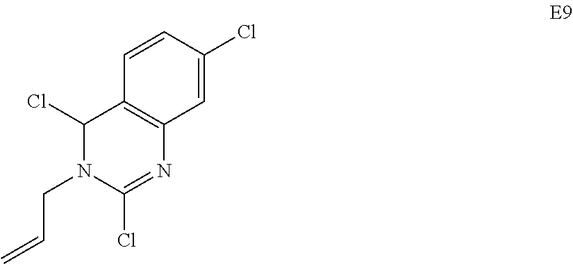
C1(Cl)N(CC=C)C(Cl)=NC2=C1C=CC(Cl)=C2
